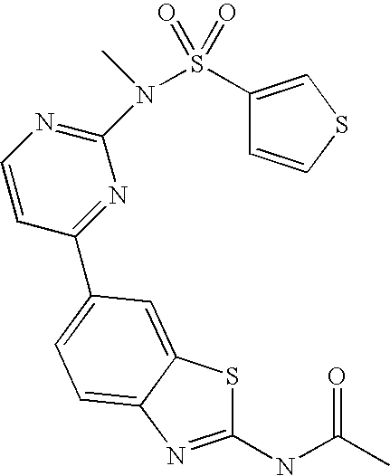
C1(NC(C)=O)=NC2=CC=C(C3=NC(N(S(C4=CSC=C4)(=O)=O)C)=NC=C3)C=C2S1
